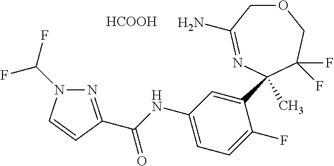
[HCOOH].O1CC(N)=NC(C2=CC(NC(=O)C3=NN(C(F)F)C=C3)=CC=C2F)(C)C(F)(F)C1
